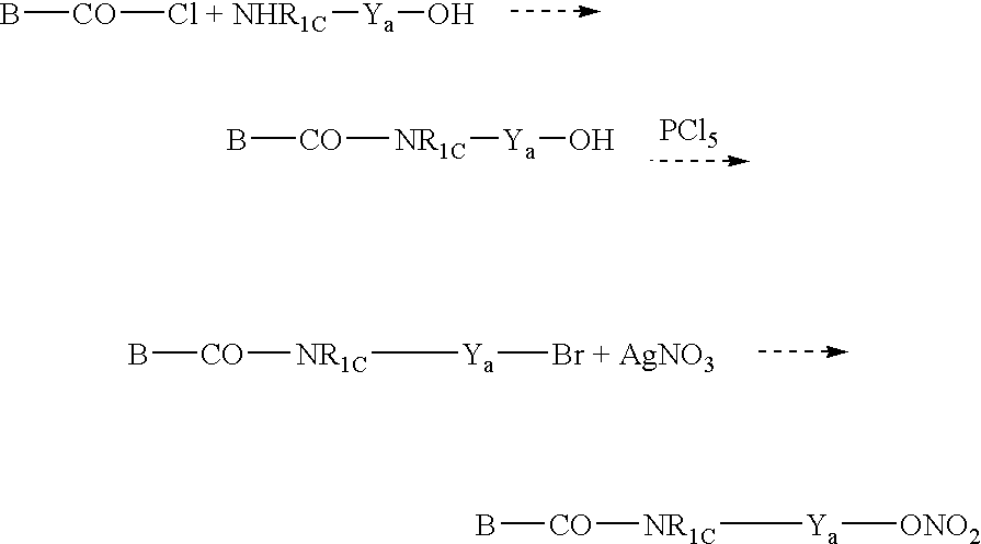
B[CO][Cl + NHR1C][Ya]O.B[CO][NR1C][Ya][Br + AgNO3].B[CO][NR1C][Ya]O.[PCl5].B[CO][NR1C][Ya][ONO2]
